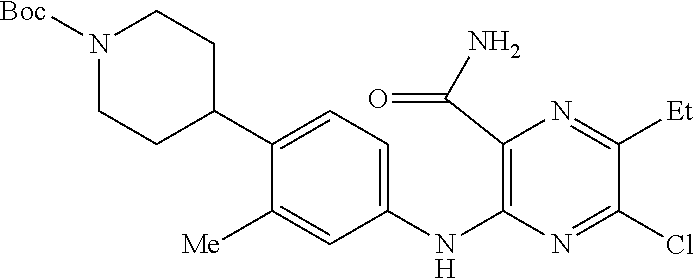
C1(NC2=C(C(N)=O)N=C([Et])C(Cl)=N2)=CC=C(C2CCN([Boc])CC2)C([Me])=C1
